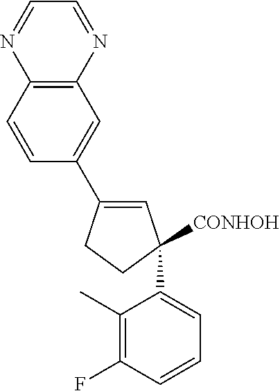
C12=C(C=CC(C3=CC(C4=CC=CC(F)=C4C)([CONHOH])CC3)=C1)N=CC=N2
